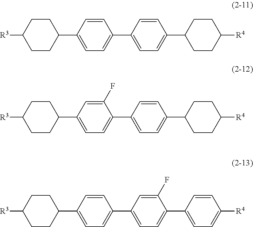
C1CC(C2=CC=C(C3=CC=C(C4CCC([R4])CC4)C=C3)C=C2)CCC1[R3].C1CC(C2=CC=C(C3=CC=C(C4CCC([R4])CC4)C=C3)C(F)=C2)CCC1[R3].C1CC(C2=CC=C(C3=CC=C(C4=CC=C([R4])C=C4)C(F)=C3)C=C2)CCC1[R3]
